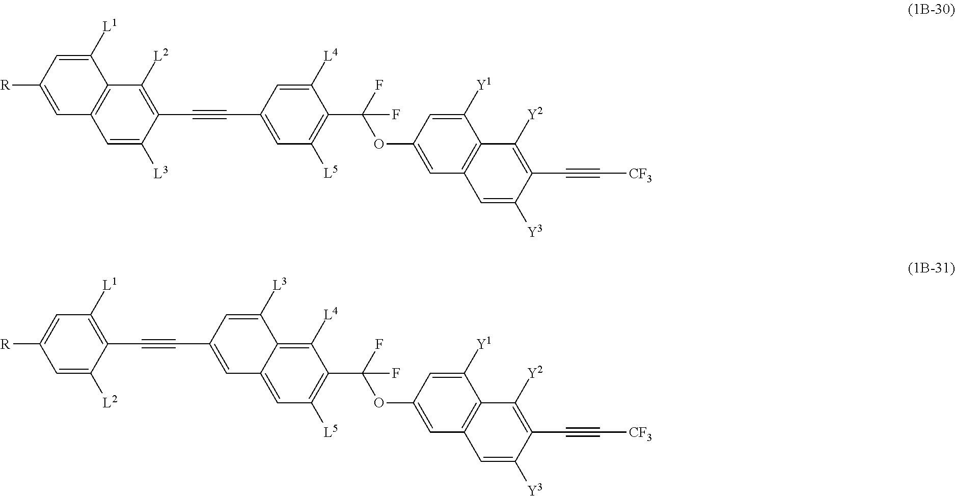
C(C1=C([L5])C=C(C#CC2=C([L2])C3=C(C=C2[L3])C=C([R])C=C3[L1])C=C1[L4])(F)(F)OC1=CC2=C(C([Y1])=C1)C([Y2])=C(C#C[CF3])C([Y3])=C2.C(C1=C([L5])C=C2C(=C1[L4])C([L3])=CC(C#CC1=C([L1])C=C([R])C=C1[L2])=C2)(F)(F)OC1=CC2=C(C([Y1])=C1)C([Y2])=C(C#C[CF3])C([Y3])=C2
